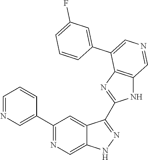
C1(C2=CN=CC=C2)=NC=C2C(=C1)C(C1=NC3=C(N1)C=NC=C3C1=CC(F)=CC=C1)=NN2
